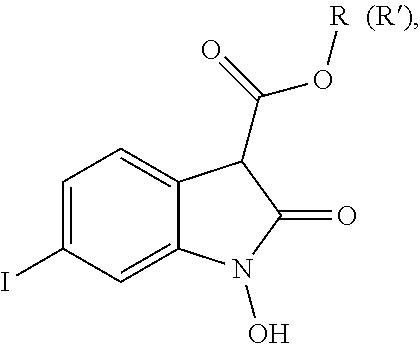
C1=C(I)C=C2C(=C1)C(C(=O)O[R])C(=O)N2O
